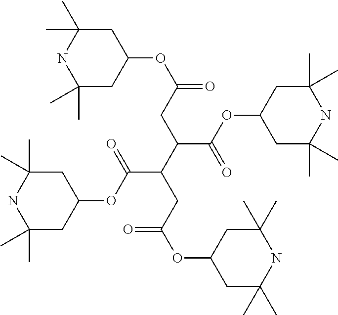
C1C(C)(C)NC(C)(C)CC1OC(CC(C(CC(OC1CC(C)(C)NC(C)(C)C1)=O)C(OC1CC(C)(C)NC(C)(C)C1)=O)C(OC1CC(C)(C)NC(C)(C)C1)=O)=O
